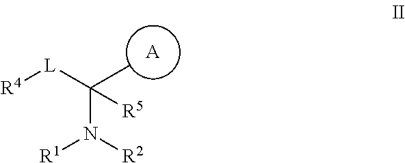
[A].[R4][L]C(C)(N([R2])[R1])[R5]
